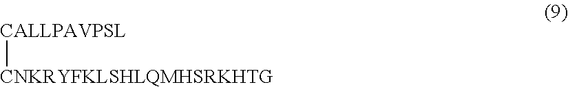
[CALLPAVPSL][CNKRYFKLSHLQMHSRKHTG]
